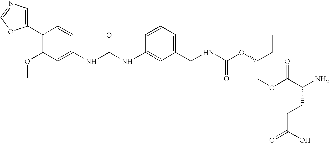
C1(C2=C(OC)C=C(NC(NC3=CC(CNC(OC(CC)COC(C(N)CCC(=O)O)=O)=O)=CC=C3)=O)C=C2)=CN=CO1
